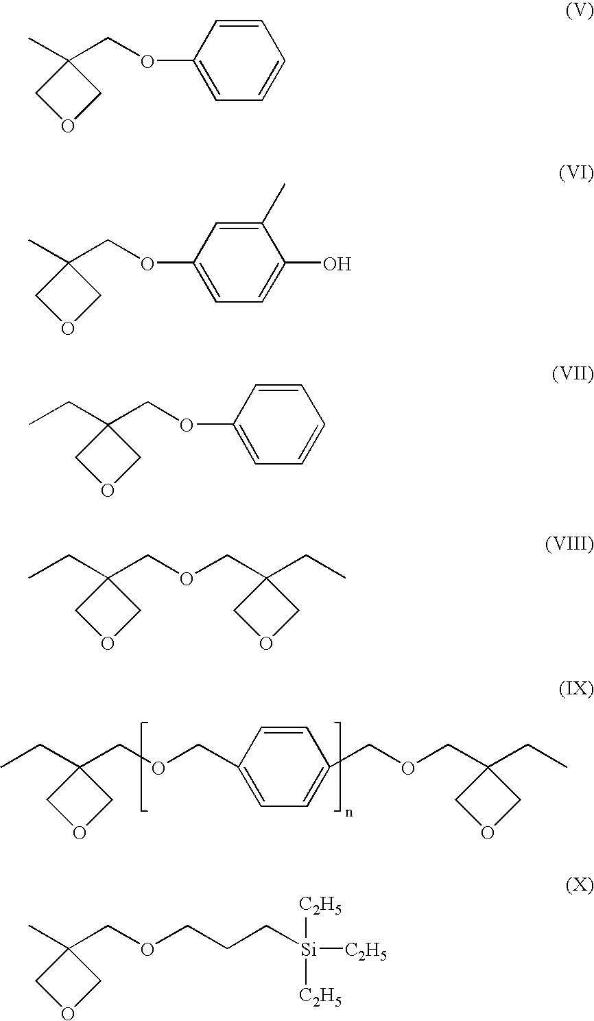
C(C1(CC)COC1)OCC1=CC=C(COCC2(CC)COC2)C=C1.C1=CC(OCC2(C)COC2)=CC=C1.C1(C)=CC(OCC2(C)COC2)=CC=C1O.C1=CC(OCC2(CC)COC2)=CC=C1.C(C1(CC)COC1)OCC1(CC)COC1.C(C1(C)COC1)OCCC[Si]([C2H5])([C2H5])[C2H5]
